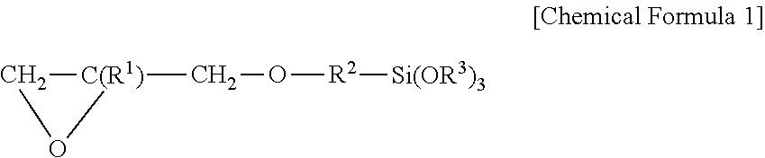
C1[C(R1)](CO[R2][Si(OR3)3])O1
